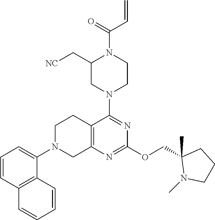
C12=C(N=C(OCC3(C)N(C)CCC3)N=C1N1CCN(C(C=C)=O)C(C[NC])C1)CN(C1=CC=CC3=C1C=CC=C3)CC2
